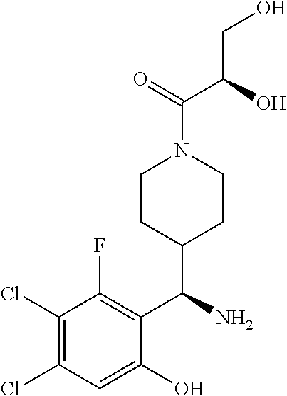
C1(Cl)=C(Cl)C=C(O)C(C(N)C2CCN(C(=O)C(O)CO)CC2)=C1F
